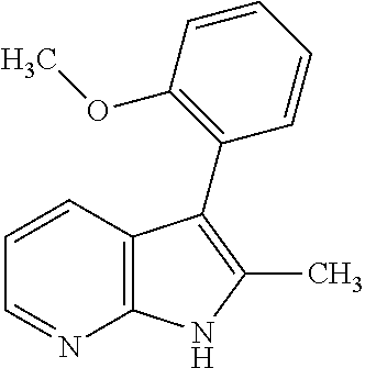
C1=CC2=C(N=C1)NC(C)=C2C1=C(OC)C=CC=C1
